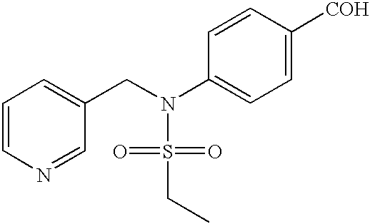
C1=CN=CC(CN(S(=O)(=O)CC)C2=CC=C([COH])C=C2)=C1
